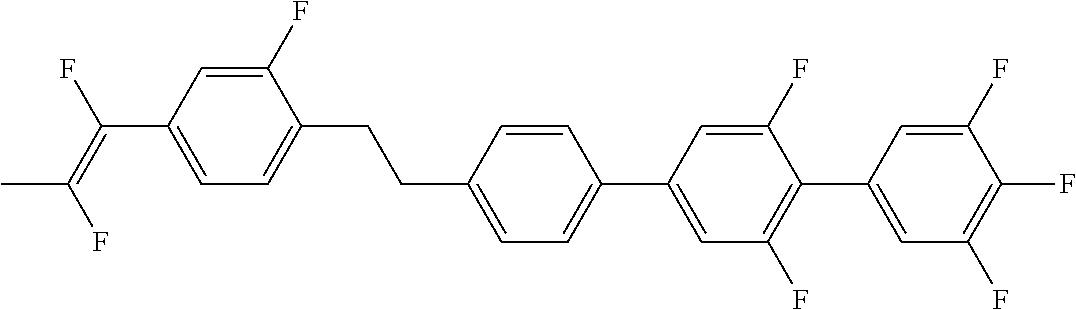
C(C1=CC=C(C2=CC(F)=C(C3=CC(F)=C(F)C(F)=C3)C(F)=C2)C=C1)CC1=CC=C(C(=C(F)C)F)C=C1F
